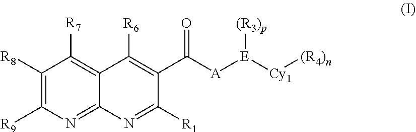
C1([R8])=C([R9])N=C2C(=C1[R7])C([R6])=C(C([A][E]([Cy1][(R4)n])[(R3)p])=O)C([R1])=N2
